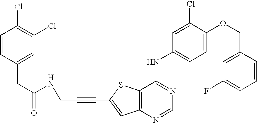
C12=C(SC(C#CCNC(=O)CC3=CC(Cl)=C(Cl)C=C3)=C1)C(NC1=CC=C(OCC3=CC(F)=CC=C3)C(Cl)=C1)=NC=N2
